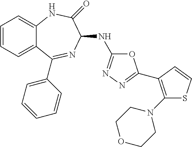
C1=CC=C2C(=C1)NC(=O)C(NC1=NN=C(C3=C(N4CCOCC4)SC=C3)O1)N=C2C1=CC=CC=C1
